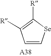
C1=C[Se]C([R])=C1[R]
